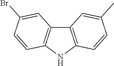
C12=C(NC3=C1C=C(Br)C=C3)C=CC(C)=C2
